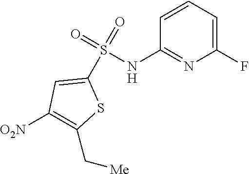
C1(S(NC2=NC(F)=CC=C2)(=O)=O)=CC([O2N])=C(C[Me])S1
